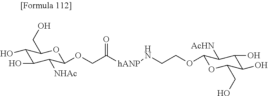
C1(O)C(O)C([NHAc])C(OCC([hANP]NCCOC2OC(CO)C(O)C(O)C2[AcHN])=O)OC1CO
